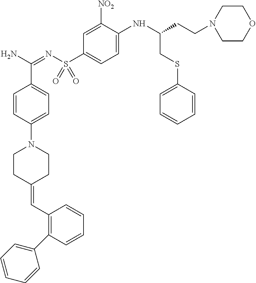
C1=CC(N2CCC(=CC3=C(C4=CC=CC=C4)C=CC=C3)CC2)=CC=C1C(N)=NS(C1=CC=C(NC(CCN2CCOCC2)CSC2=CC=CC=C2)C([NO2])=C1)(=O)=O
